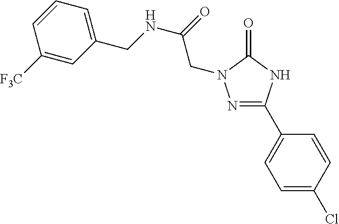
N1=C(C2=CC=C(Cl)C=C2)NC(=O)N1CC(=O)NCC1=CC=CC([F3C])=C1
